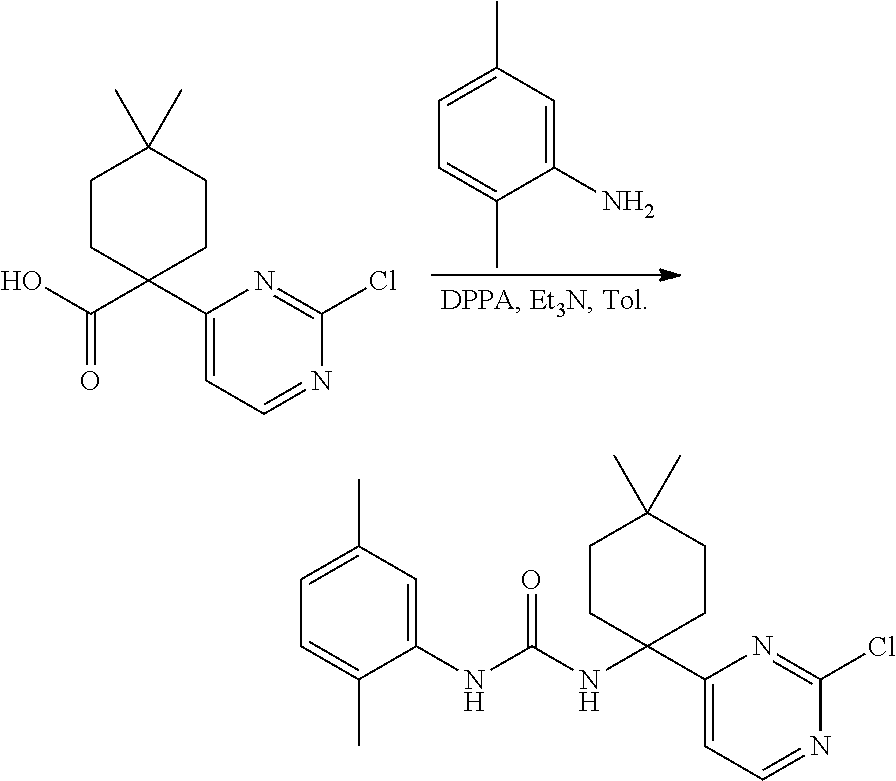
C1(C2(C(O)=O)CCC(C)(C)CC2)=CC=NC(Cl)=N1.C1(N)=CC(C)=CC=C1C.C1(C2(NC(NC3=CC(C)=CC=C3C)=O)CCC(C)(C)CC2)=CC=NC(Cl)=N1
